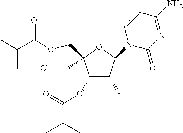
C1(OC(C(C)C)=O)C(F)C(N2C(=O)N=C(N)C=C2)OC1(CCl)COC(C(C)C)=O
